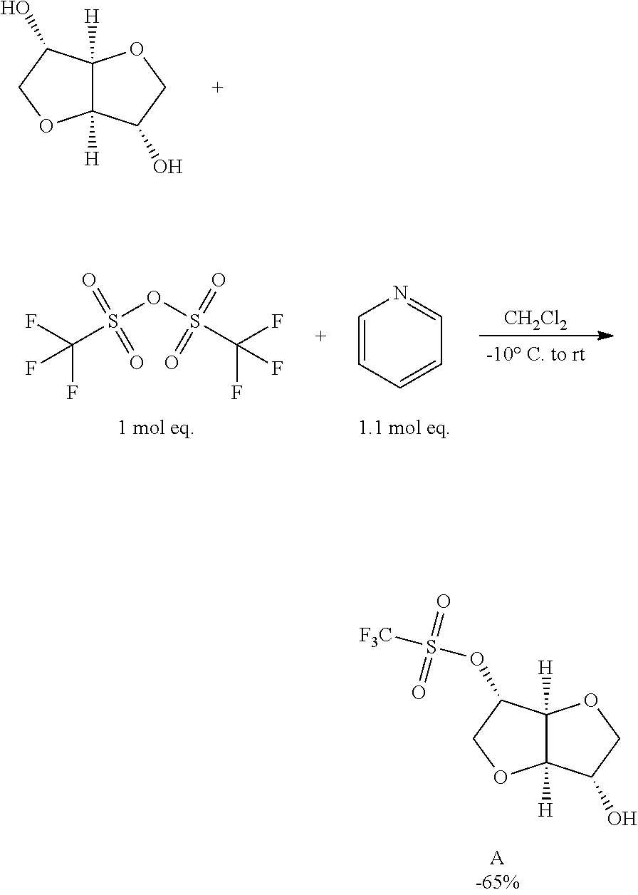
C12([H])C([H])(C(O)CO1)OCC2O.S(OS(C(F)(F)F)(=O)=O)(C(F)(F)F)(=O)=O.C1=CC=CC=N1.[CH2Cl2].C12([H])C([H])(C(OS([F3C])(=O)=O)CO1)OCC2O
